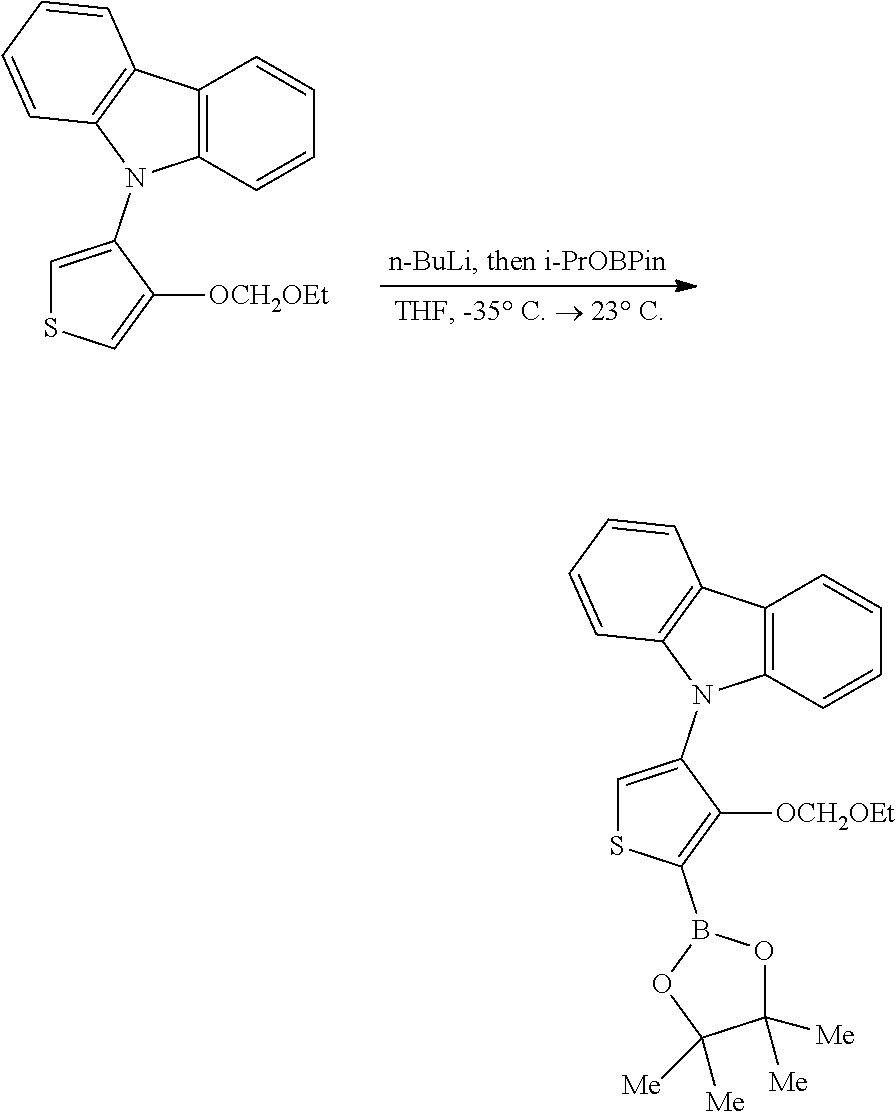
C1=C(N2C3=C(C4=C2C=CC=C4)C=CC=C3)C([OCH2OEt])=CS1.C1=C(N2C3=C(C4=C2C=CC=C4)C=CC=C3)C([OCH2OEt])=C(B2OC([Me])([Me])C([Me])([Me])O2)S1
